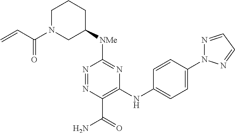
N1=NC(C(=O)N)=C(NC2=CC=C(N3N=CC=N3)C=C2)N=C1[NMe]C1CCCN(C(C=C)=O)C1
